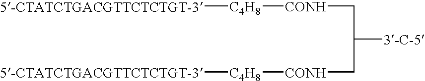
C([3-C-5])(C[CONH][C4H8][5-CTATCTGACGTTCTCTGT-3])C[CONH][C4H8][5-CTATCTGACGTTCTCTGT-3]
